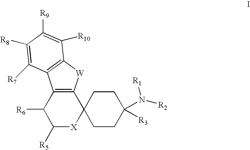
C1([R6])C([R5])[X]C2(C3=C1C1=C([W]3)C([R10])=C([R9])C([R8])=C1[R7])CCC(N([R1])[R2])([R3])CC2
